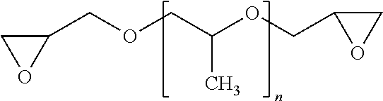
C1(COCC(OCC2CO2)C)CO1
